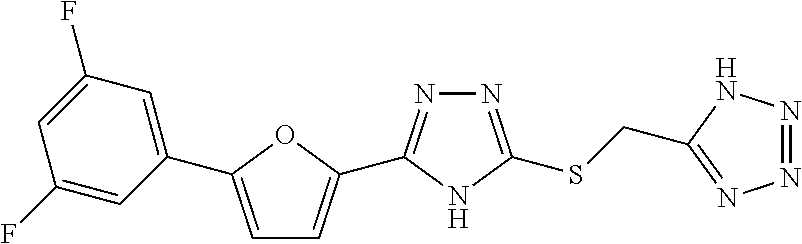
N1=C(SCC2=NN=NN2)NC(C2=CC=C(C3=CC(F)=CC(F)=C3)O2)=N1
